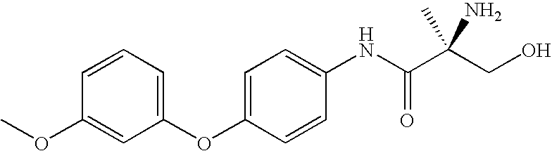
C1=CC(OC)=CC(OC2=CC=C(NC(C(CO)(N)C)=O)C=C2)=C1
